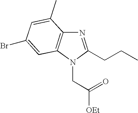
C(N1C(CCC)=NC2=C1C=C(Br)C=C2C)C([OEt])=O
